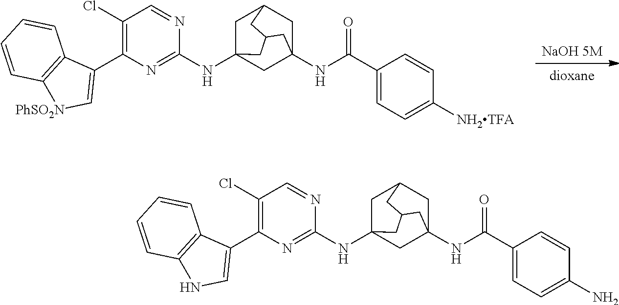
[NaOH 5M].[dioxane].C1(Cl)=C(C2=C[PhSO2N]C3=C2C=CC=C3)N=C(NC23CC4CC(NC(C5=CC=C([NH2TFA])C=C5)=O)(C2)CC(C3)C4)N=C1.C1(Cl)=C(C2=CNC3=C2C=CC=C3)N=C(NC23CC4CC(NC(C5=CC=C(N)C=C5)=O)(C2)CC(C3)C4)N=C1
